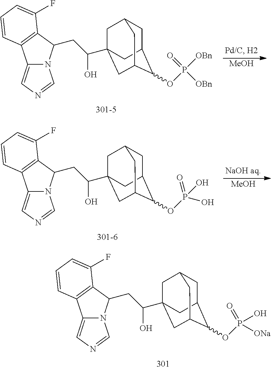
C1=CC2=C(C(CC(O)C34CC5CC(C3)C(OP([OBn])(=O)[OBn])C(C4)C5)N3C2=CN=C3)C(F)=C1.[MeOH].[MeOH].C1=CC2=C(C(CC(O)C34CC5CC(C3)C(OP(O)(=O)O)C(C4)C5)N3C2=CN=C3)C(F)=C1.C1=CC2=C(C(CC(O)C34CC5CC(C3)C(OP(O)(=O)[ONa])C(C4)C5)N3C2=CN=C3)C(F)=C1
